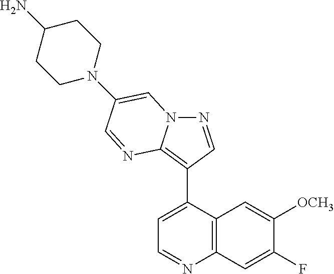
N1=CC(C2=CC=NC3=C2C=C([OCH3])C(F)=C3)=C2N1C=C(N1CCC(N)CC1)C=N2
